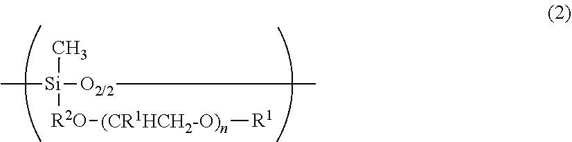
C[Si](C)([R2O][(CR1HCH2-O)n][R1])[O2/2]C
